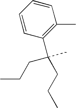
C1=CC=CC(C(CCC)(CCC)C)=C1C
